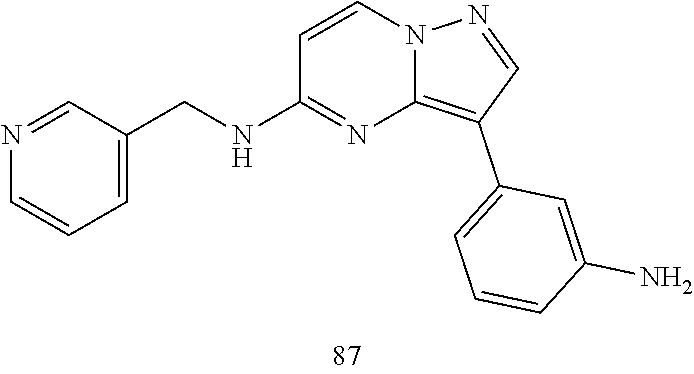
C1(C2=C3N=C(NCC4=CC=CN=C4)C=CN3N=C2)=CC=CC(N)=C1
